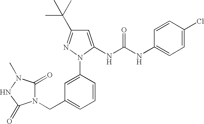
C1=CC(N2C(NC(NC3=CC=C(Cl)C=C3)=O)=CC(C(C)(C)C)=N2)=CC(CN2C(=O)N(C)NC2=O)=C1
